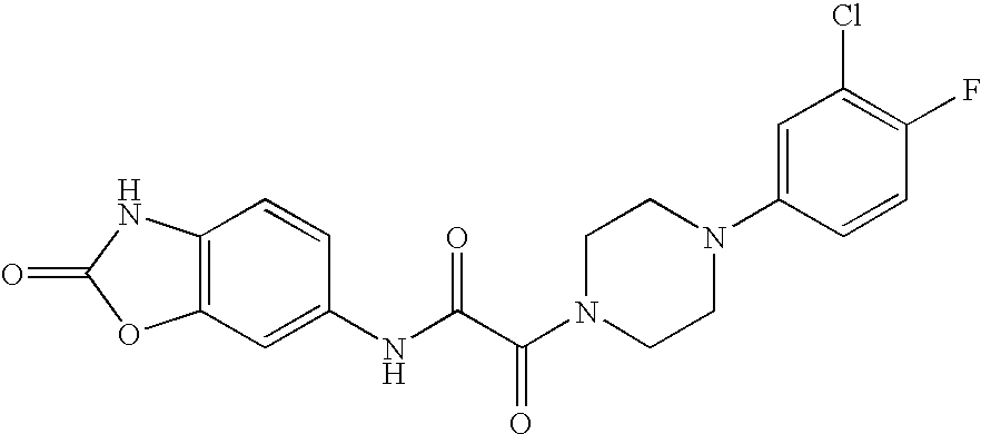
C12=C(C=C(NC(C(N3CCN(C4=CC(Cl)=C(F)C=C4)CC3)=O)=O)C=C1)OC(=O)N2
